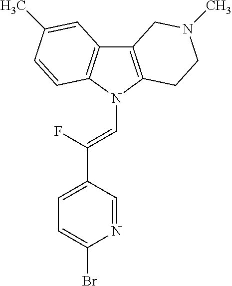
C12=C(N(C=C(C3=CC=C(Br)N=C3)F)C3=C1C=C(C)C=C3)CCN(C)C2
